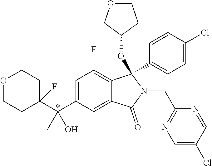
C1(C(C2=CC(F)=C3C(=C2)C(=O)N(CC2=NC=C(Cl)C=N2)C3(OC2CCOC2)C2=CC=C(Cl)C=C2)(C)O)(F)CCOCC1
